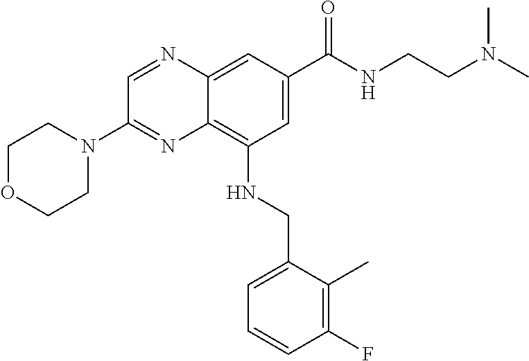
C1=C(C(NCCN(C)C)=O)C=C2C(=C1NCC1=CC=CC(F)=C1C)N=C(N1CCOCC1)C=N2
